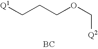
[Q1]CCCOC[Q2].[BC]
